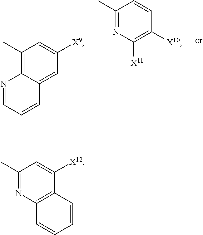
C1(C)=C2C(=CC([X9])=C1)C=CC=N2.C1(C)=NC([X11])=C([X10])C=C1.C1(C)=NC2=C(C([X12])=C1)C=CC=C2
